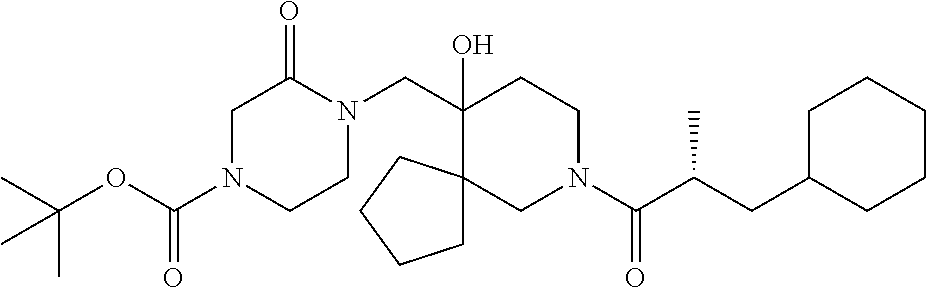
C1N(C(OC(C)(C)C)=O)CCN(CC2(O)CCN(C(C(CC3CCCCC3)C)=O)CC23CCCC3)C1=O
